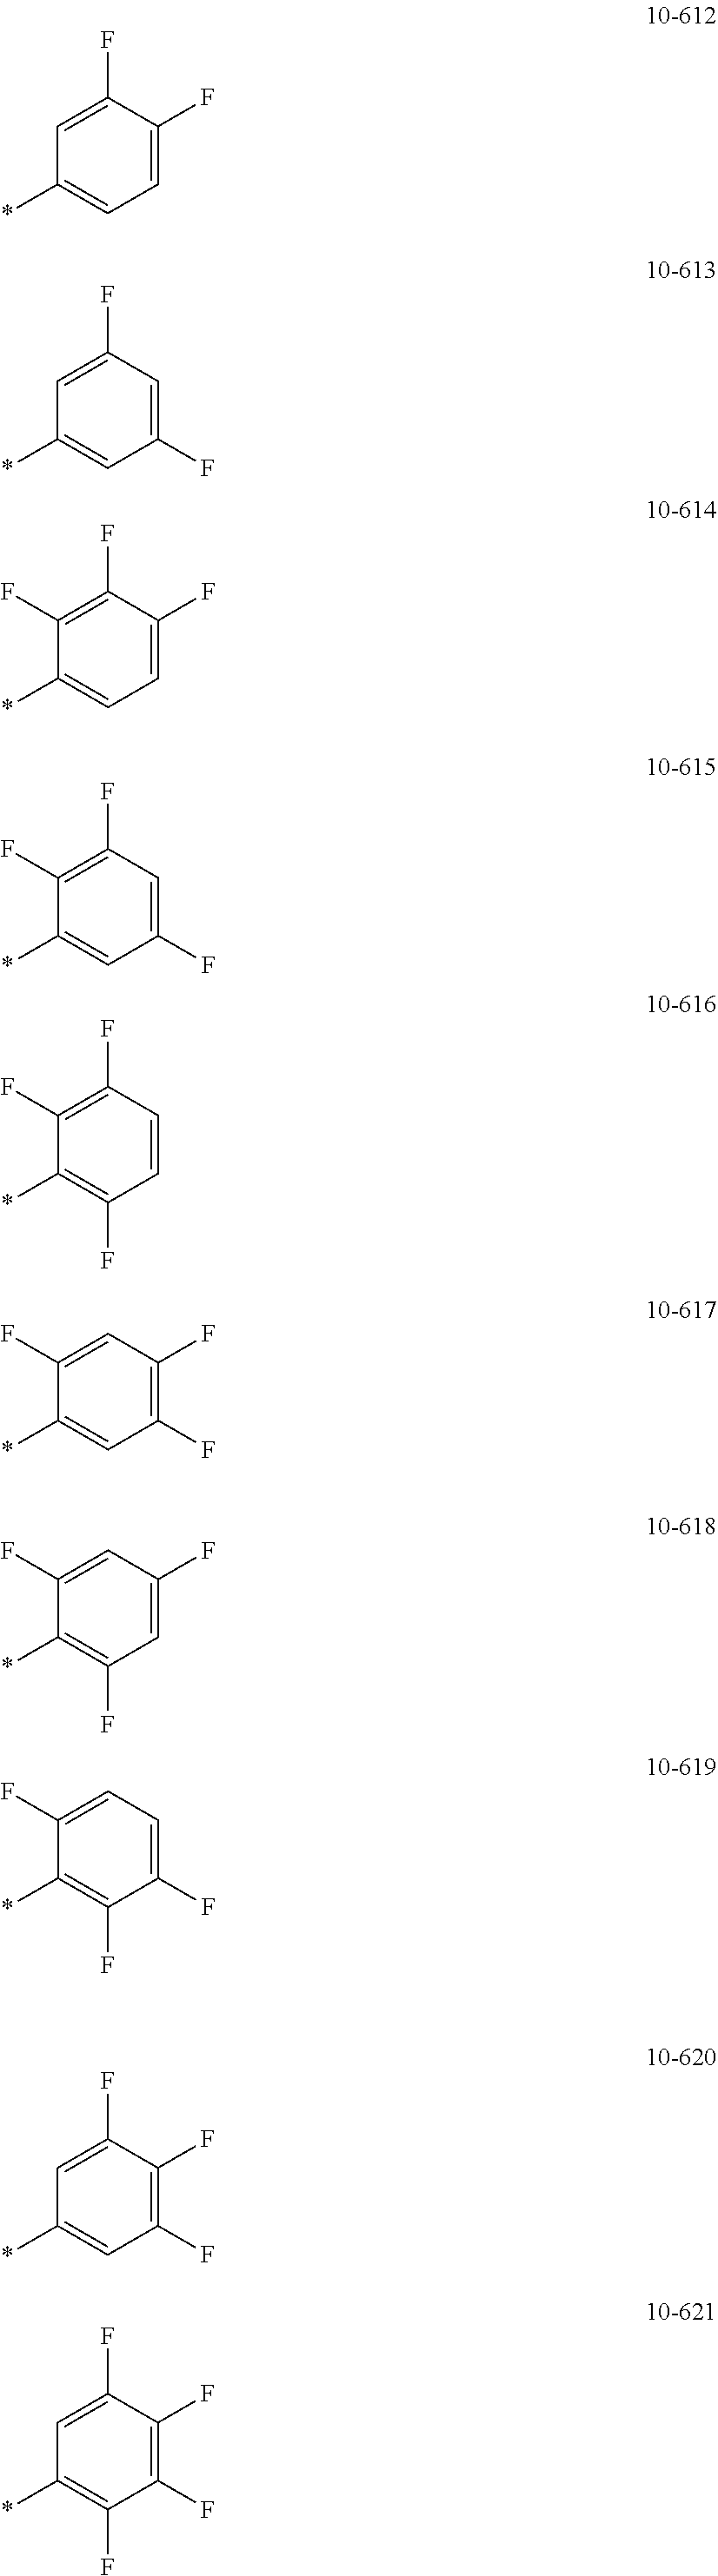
C1=C(F)C(F)=CC=C1*.C1=C(F)C=C(F)C=C1*.C1(F)=C(F)C(F)=CC=C1*.C1(F)=C(F)C=C(F)C=C1*.C1(F)=C(F)C=CC(F)=C1*.C1(F)=CC(F)=C(F)C=C1*.C1(F)=CC(F)=CC(F)=C1*.C1(F)=CC=C(F)C(F)=C1*.C1=C(F)C(F)=C(F)C=C1*.C1=C(F)C(F)=C(F)C(F)=C1*
